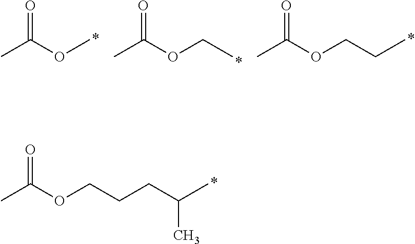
CC(OC)=O.CC(OCC)=O.O(CCC)C(C)=O.O(CCCC(C)C)C(C)=O
